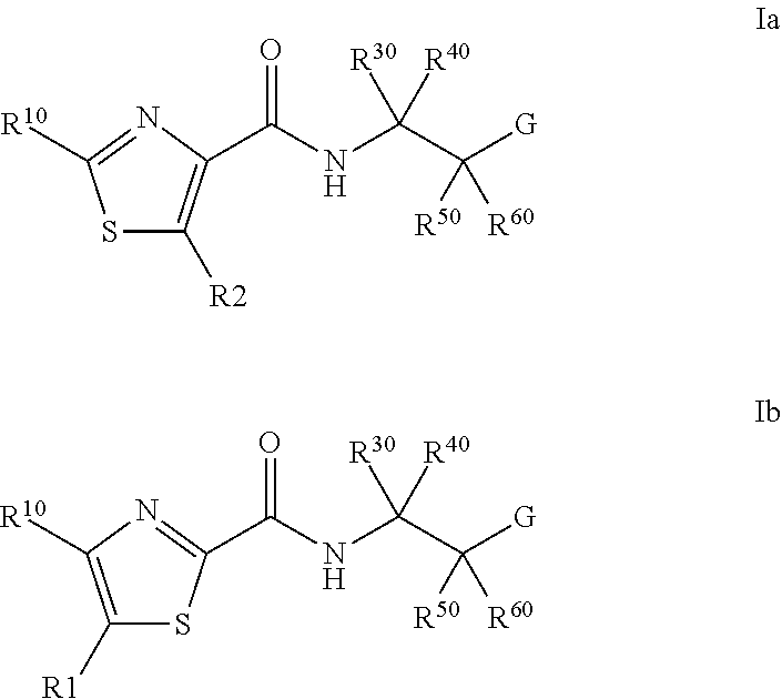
S1C([R2])=C(C(NC(C([G])([R50])[R60])([R30])[R40])=O)N=C1[R10].C1([R1])=C([R10])N=C(C(NC(C([G])([R50])[R60])([R30])[R40])=O)S1
